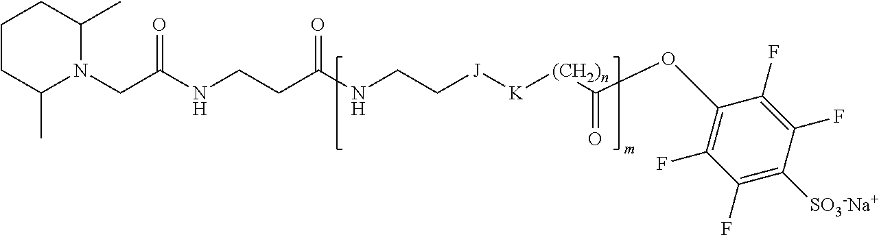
C1CC(C)N(CC(NCCC(NCC[J][K][(CH2)n]C(OC2=C(F)C(F)=C([SO3-Na+])C(F)=C2F)=O)=O)=O)C(C)C1
